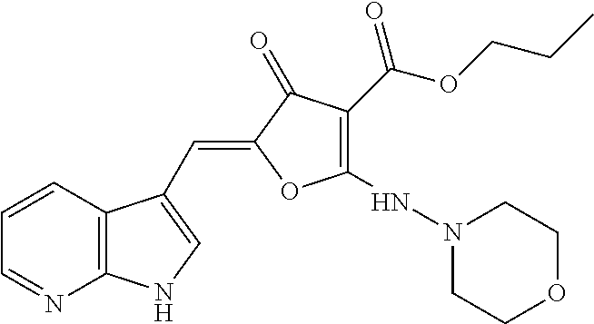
C1=CC2=C(N=C1)NC=C2C=C1C(=O)C(C(OCCC)=O)=C(NN2CCOCC2)O1
